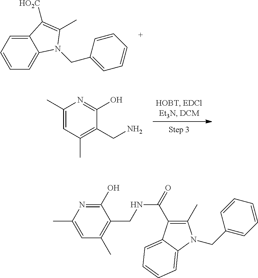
C12=CC=CC=C1N(CC1=CC=CC=C1)C(C)=C2[HO2C].C1=C(C)N=C(O)C(CN)=C1C.C1(O)=NC(C)=CC(C)=C1CNC(=O)C1=C(C)N(CC2=CC=CC=C2)C2=CC=CC=C12
